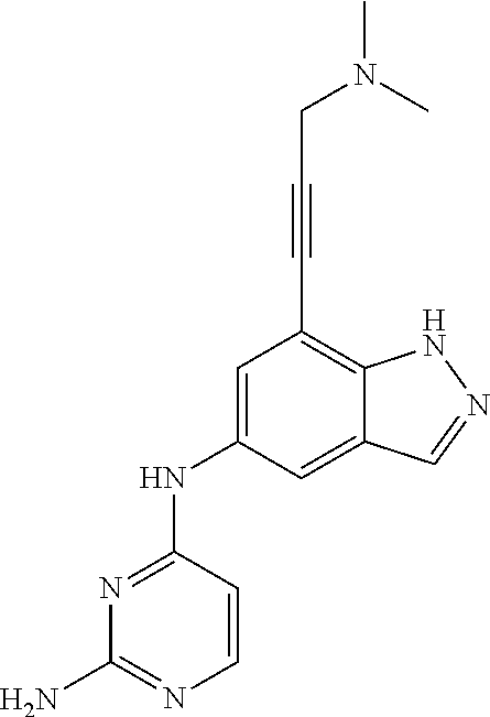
N1=C(NC2=CC(C#CCN(C)C)=C3C(=C2)C=NN3)C=CN=C1N
